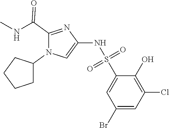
C1=C(S(NC2=CN(C3CCCC3)C(C(NC)=O)=N2)(=O)=O)C(O)=C(Cl)C=C1Br
